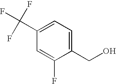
C1=C(C(F)(F)F)C=C(F)C(CO)=C1
